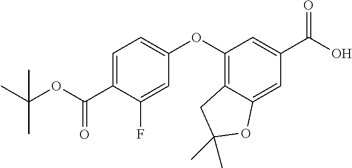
C1=C(C(OC(C)(C)C)=O)C(F)=CC(OC2=C3C(=CC(C(O)=O)=C2)OC(C)(C)C3)=C1
